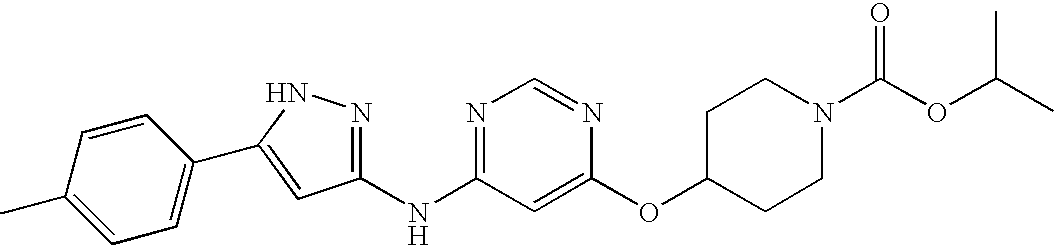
C1(NC2=NC=NC(OC3CCN(C(OC(C)C)=O)CC3)=C2)=NNC(C2=CC=C(C)C=C2)=C1
